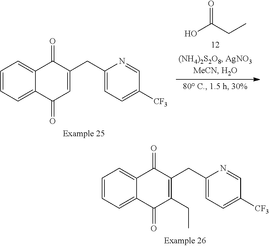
C1=CC=C2C(=C1)C(=O)C(CC1=CC=C([CF3])C=N1)=C(CC)C2=O.C1=CC=C2C(=C1)C(=O)C(CC1=CC=C([CF3])C=N1)=CC2=O.OC(CC)=O
